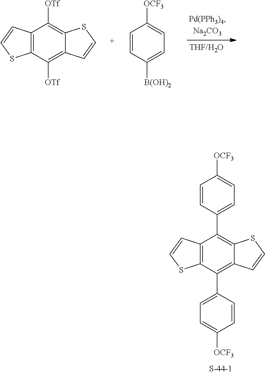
C12=C(C([OTf])=C3C(=C1[OTf])SC=C3)SC=C2.C1=CC([B(OH)2])=CC=C1[OCF3].C12=C(C(C3=CC=C([OCF3])C=C3)=C3C(=C1C1=CC=C([OCF3])C=C1)SC=C3)SC=C2
